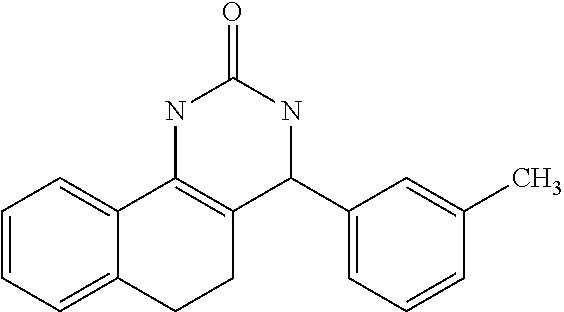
C1=CC=C2C(=C1)C1=C(CC2)C(C2=CC=CC(C)=C2)NC(=O)N1
